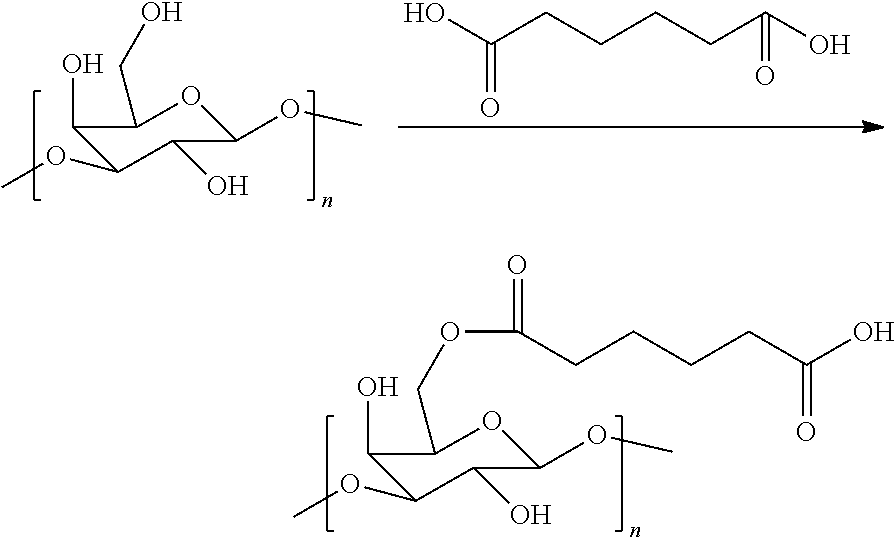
C1(O)C(OC)C(O)C(OC)OC1COC(=O)CCCCC(O)=O.C1(O)C(OC)C(O)C(OC)OC1CO.OC(CCCCC(O)=O)=O
